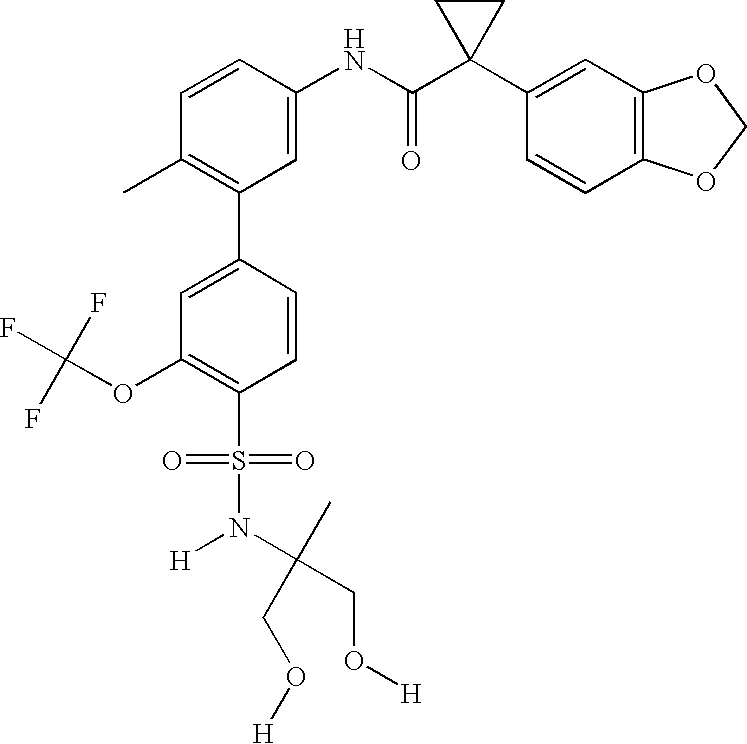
C1=C(NC(C2(C3=CC4=C(C=C3)OCO4)CC2)=O)C=CC(C)=C1C1=CC(OC(F)(F)F)=C(S(=O)(=O)N(C(C)(CO[H])CO[H])[H])C=C1
